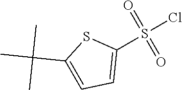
C1(S(Cl)(=O)=O)=CC=C(C(C)(C)C)S1
